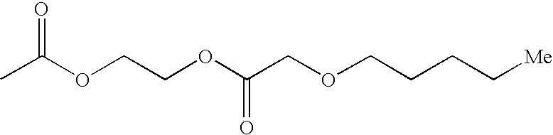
O=C(OCCOC(COCCCC[Me])=O)C
